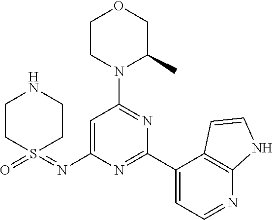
C1=C(N=S2(=O)CCNCC2)N=C(C2=CC=NC3=C2C=CN3)N=C1N1C(C)COCC1
